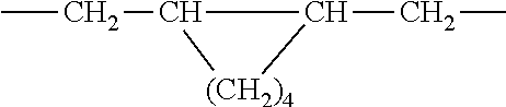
CCC1C(CC)[(CH2)4]1
